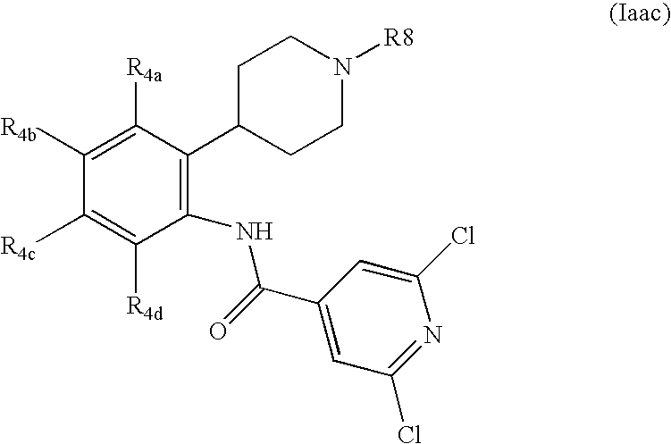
C1([R4b])=C([R4a])C(C2CCN([R8])CC2)=C(NC(C2=CC(Cl)=NC(Cl)=C2)=O)C([R4d])=C1[R4c]
